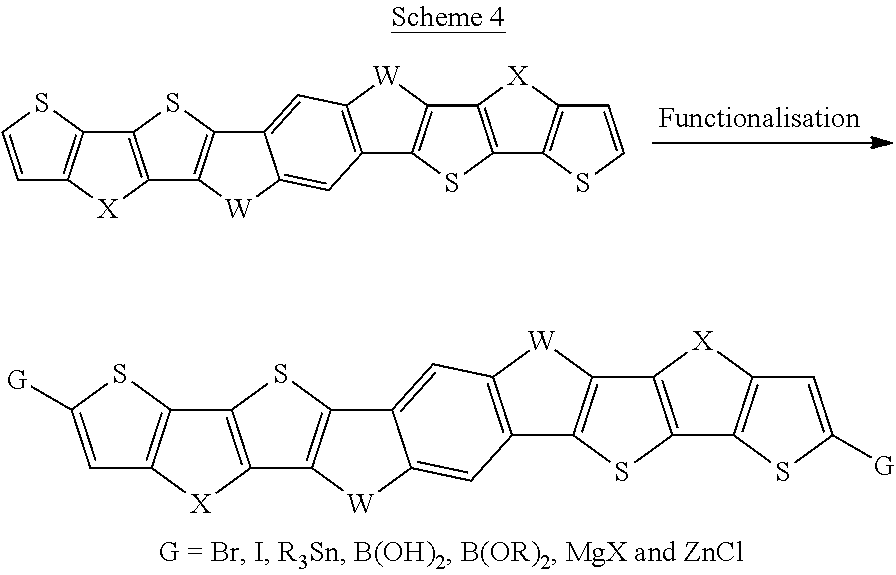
C12=C(SC=C1)C1=C([X]2)C2=C(S1)C1=CC3=C(C=C1[W]2)C1=C([W]3)C2=C(S1)C1=C([X]2)C=CS1.C12=C(SC([G])=C1)C1=C([X]2)C2=C(S1)C1=CC3=C(C=C1[W]2)C1=C([W]3)C2=C(S1)C1=C([X]2)C=C([G])S1
